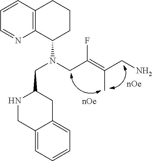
C12=C(C(N(CC(=C(CN)C)F)CC3NCC4=CC=CC=C4C3)CCC1)N=CC=C2
